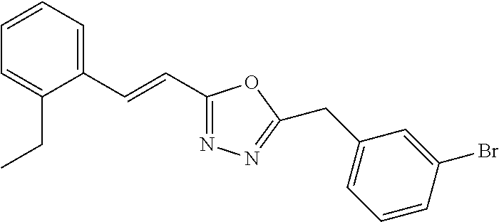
C1=CC=C(C=CC2=NN=C(CC3=CC=CC(Br)=C3)O2)C(CC)=C1
